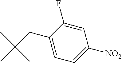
C1=C(F)C(CC(C)(C)C)=CC=C1[NO2]
